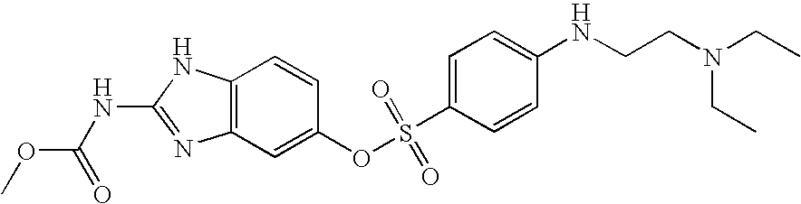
C12=C(C=C(OS(C3=CC=C(NCCN(CC)CC)C=C3)(=O)=O)C=C1)N=C(NC(OC)=O)N2
